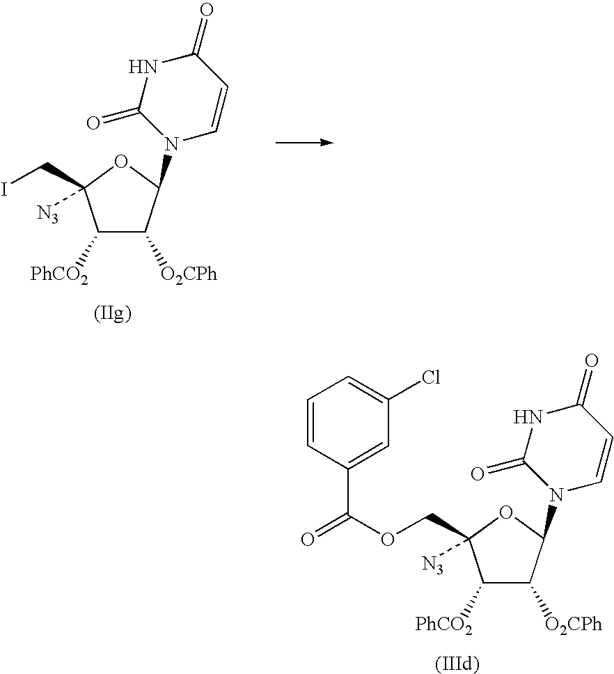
C1([PhCO2])C([O2CPh])C(N2C=CC(=O)NC2=O)OC1(CI)[N3].C1([PhCO2])C([O2CPh])C(N2C=CC(=O)NC2=O)OC1(COC(=O)C1=CC(Cl)=CC=C1)[N3]
